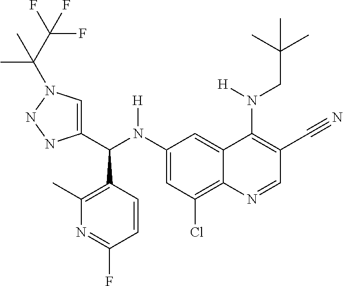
C1(N(C(C2=CN(C(C(F)(F)F)(C)C)NN2)C2=C(C)N=C(F)C=C2)[H])=CC(Cl)=C2C(=C1)C(N(CC(C)(C)C)[H])=C(C#N)C=N2
